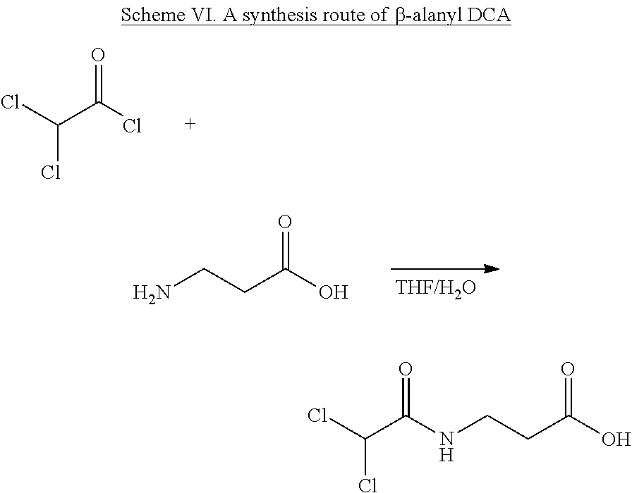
ClC(Cl)C(Cl)=O.NCCC(O)=O.ClC(C(=O)NCCC(O)=O)Cl
